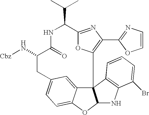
C123C4=CC(=CC=C4OC1NC1=C2C=CC=C1Br)CC(N[Cbz])C(=O)NC(C(C)C)C1=NC(C2=NC=CO2)=C3O1
